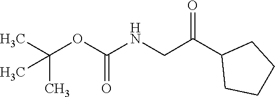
C(C1CCCC1)(CNC(OC(C)(C)C)=O)=O
